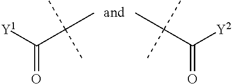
O=C([Y1])C(C)(C)C.O=C(C(C)(C)C)[Y2]
